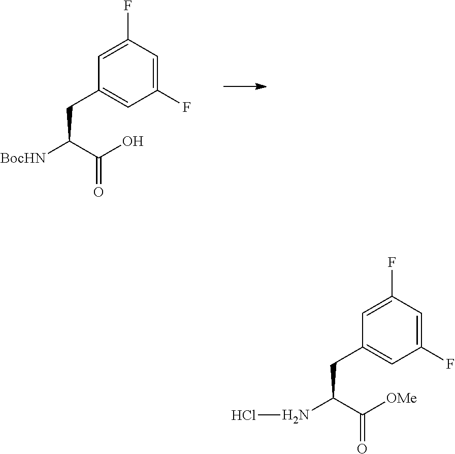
C1=C(F)C=C(F)C=C1CC([BocHN])C(O)=O.C1=C(F)C=C(F)C=C1CC(NCl)C([OMe])=O
